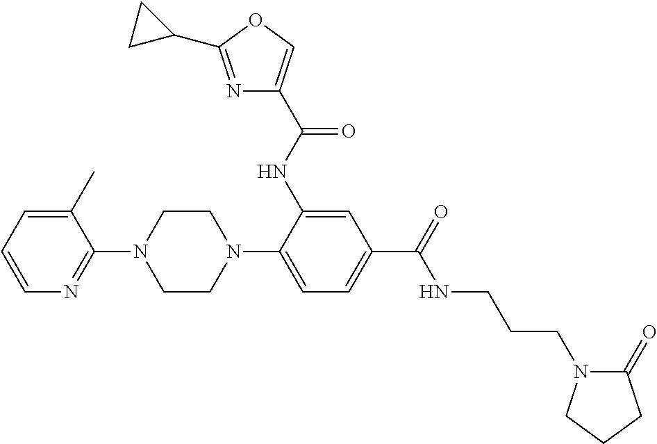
C1(N2CCN(C3=CC=C(C(NCCCN4C(=O)CCC4)=O)C=C3NC(=O)C3=COC(C4CC4)=N3)CC2)=NC=CC=C1C
